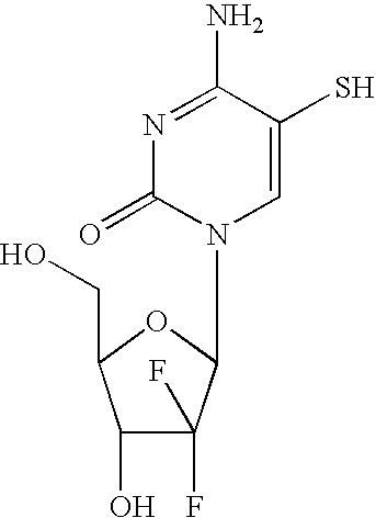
N1=C(N)C(S)=CN(C2C(F)(F)C(O)C(CO)O2)C1=O
